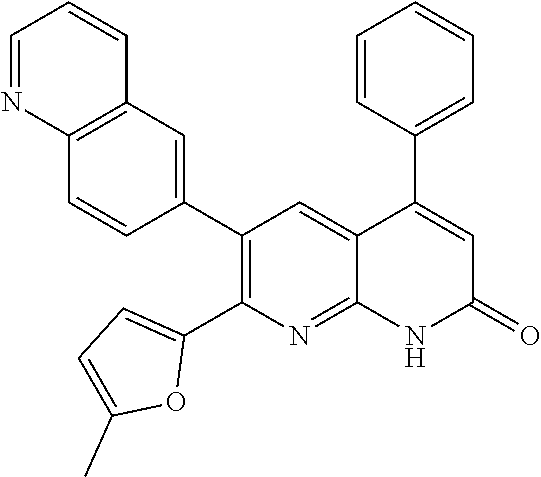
C12=C(C=C(C3=C(C4=CC=C(C)O4)N=C4C(=C3)C(C3=CC=CC=C3)=CC(=O)N4)C=C1)C=CC=N2
